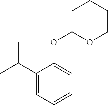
C1(C(C)C)=CC=CC=C1OC1OCCCC1
